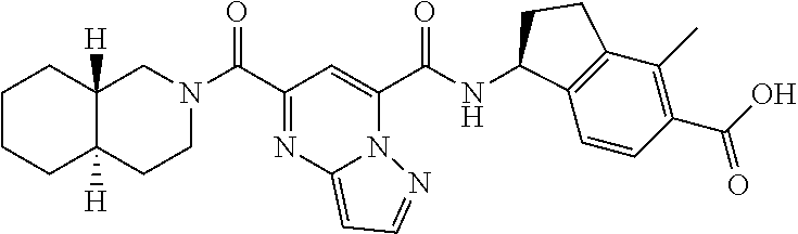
C(C1=NC2=CC=NN2C(C(NC2C3=C(C(C)=C(C(O)=O)C=C3)CC2)=O)=C1)(=O)N1CC2([H])C([H])(CC1)CCCC2
